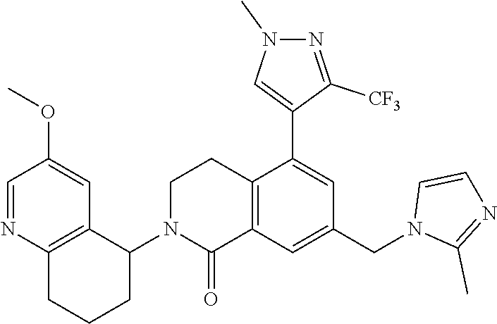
C1=NC2=C(C=C1OC)C(N1CCC3=C(C1=O)C=C(CN1C(C)=NC=C1)C=C3C1=CN(C)N=C1[CF3])CCC2
